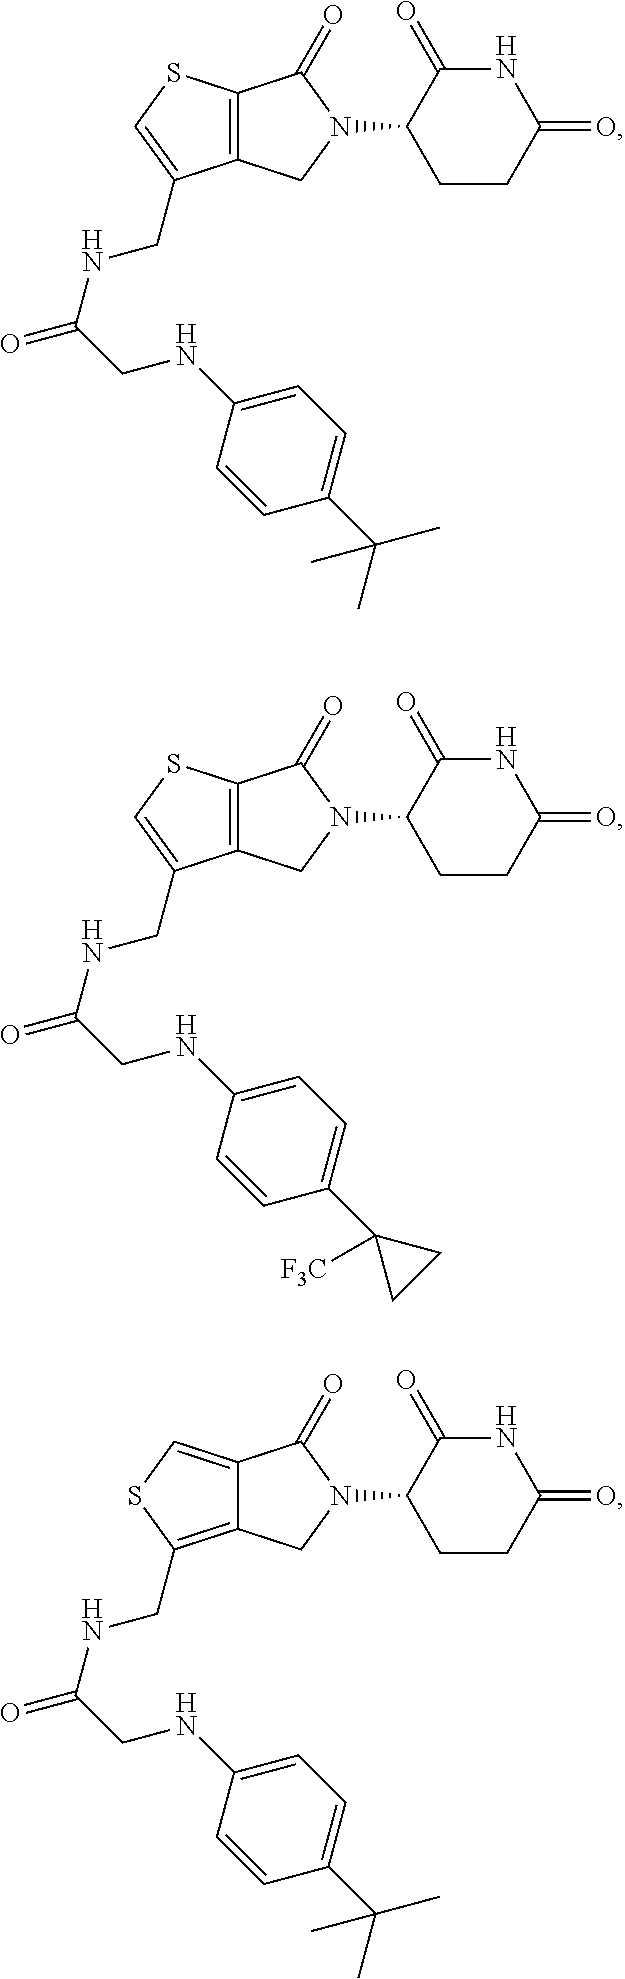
C12=C(CN(C3CCC(=O)NC3=O)C1=O)C(CNC(CNC1=CC=C(C(C)(C)C)C=C1)=O)=CS2.C12=C(CN(C3CCC(=O)NC3=O)C1=O)C(CNC(CNC1=CC=C(C3([F3C])CC3)C=C1)=O)=CS2.C12=CSC(CNC(CNC3=CC=C(C(C)(C)C)C=C3)=O)=C1CN(C1CCC(=O)NC1=O)C2=O
